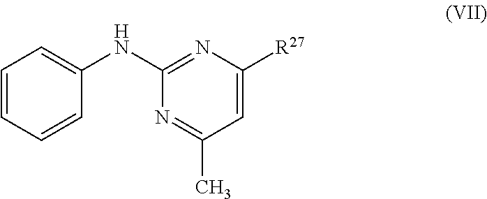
C1=CC=CC(NC2=NC([R27])=CC(C)=N2)=C1
